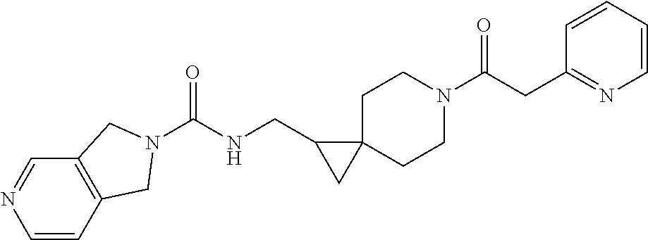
C1C2(CCN(C(CC3=NC=CC=C3)=O)C1)C(CNC(=O)N1CC3=C(C=NC=C3)C1)C2
